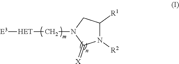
C1([R1])N([R2])C(=[X])N(C[HET][E3])C1
